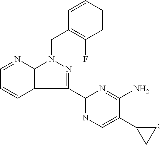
N1=CC=CC2=C1N(CC1=C(F)C=CC=C1)N=C2C1=NC=C(C2CC2)C(N)=N1
